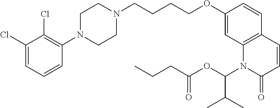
C1(Cl)=CC=CC(N2CCN(CCCCOC3=CC4=C(C=C3)C=CC(=O)N4C(OC(=O)CCC)C(C)C)CC2)=C1Cl
